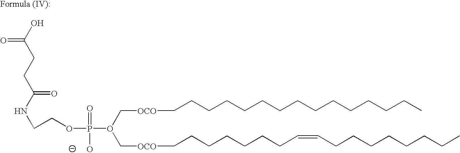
O=C(O)CCC(NCCOP(=O)(O)O(C[OCO]CCCCCCCCCCCCCCC)C[OCO]CCCCCCCC=CCCCCCCCC)=O
